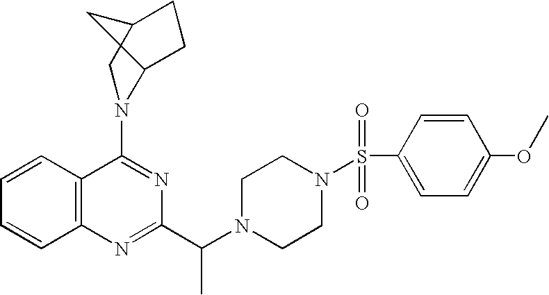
C1=CC2=C(C=C1)N=C(C(N1CCN(S(C3=CC=C(OC)C=C3)(=O)=O)CC1)C)N=C2N1C2CCC(C1)C2
